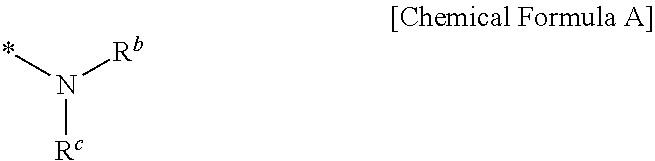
[Rc]N(*)[Rb]
